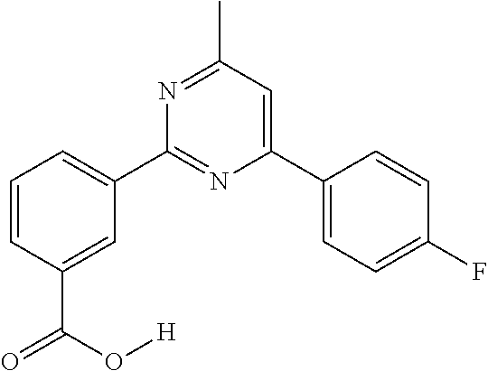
C1=CC(C(=O)O[H])=CC(C2=NC(C3=CC=C(F)C=C3)=CC(C)=N2)=C1
